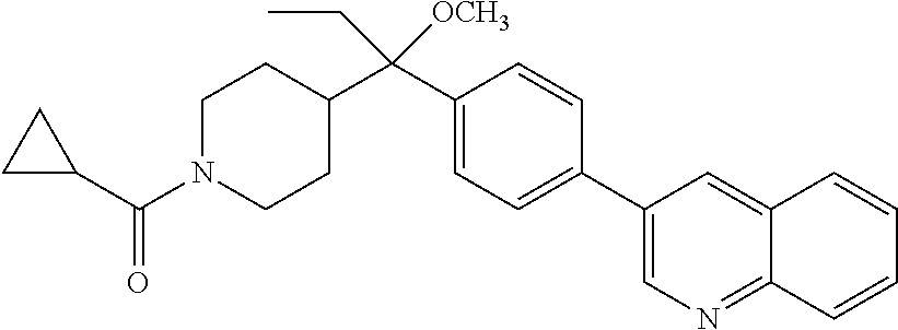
C1(C(C2CCN(C(C3CC3)=O)CC2)([OCH3])CC)=CC=C(C2=CN=C3C(=C2)C=CC=C3)C=C1
